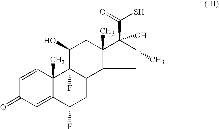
C1=C2C(C)(C=CC1=O)C1(F)C(CC2F)C2C(C)(CC1O)C(C(=O)S)(O)C(C)C2
